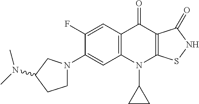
C12=C(C=C(F)C(N3CCC(N(C)C)C3)=C1)C(=O)C1=C(N2C2CC2)SNC1=O
